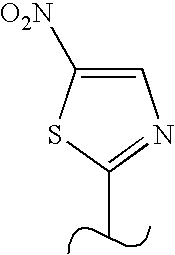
C1=C([O2N])SC(C)=N1
